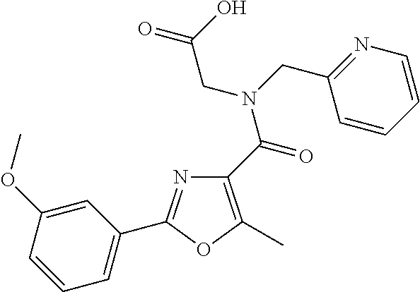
C1(C(N(CC2=NC=CC=C2)CC(=O)O)=O)=C(C)OC(C2=CC=CC(OC)=C2)=N1
